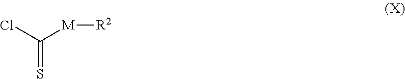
ClC([M][R2])=S
